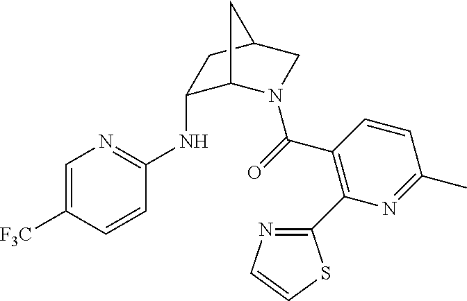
C1(NC2=NC=C([F3C])C=C2)C2N(C(=O)C3=C(C4=NC=CS4)N=C(C)C=C3)CC(C1)C2
